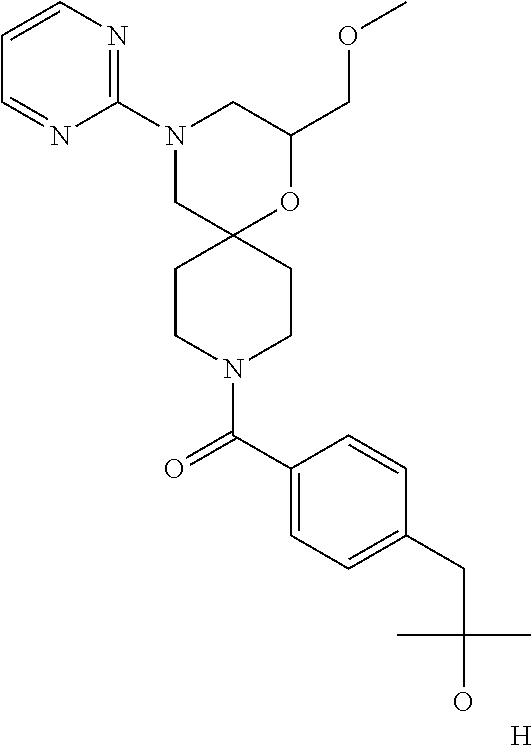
C1(COC)OC2(CN(C3=NC=CC=N3)C1)CCN(C(C1=CC=C(CC(C)(C)O)C=C1)=O)CC2.[H]
